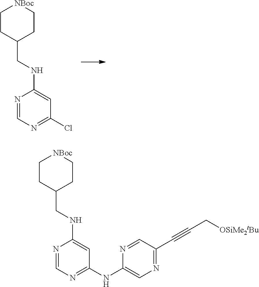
ClC1=NC=NC(NCC2CC[NBoc]CC2)=C1.N1=CC(C#CC[OSiMe2tBu])=NC=C1NC1=NC=NC(NCC2CC[NBoc]CC2)=C1
